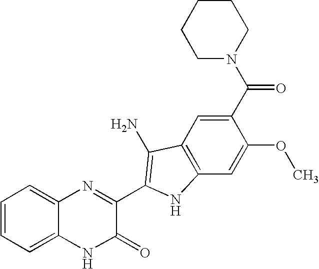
C1=C2C(=CC=C1)N=C(C1=C(N)C3=C(C=C(OC)C(C(N4CCCCC4)=O)=C3)N1)C(=O)N2
